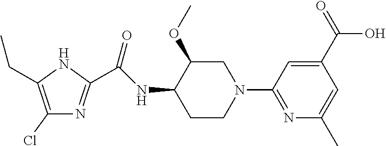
C1(Cl)=C(CC)NC(C(NC2C(OC)CN(C3=NC(C)=CC(C(=O)O)=C3)CC2)=O)=N1
